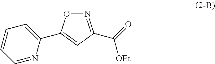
N1=C(C(=O)[OEt])C=C(C2=CC=CC=N2)O1
